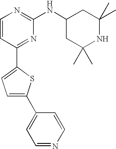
C1=CC(C2=CC=C(C3=CC=NC=C3)S2)=NC(NC2CC(C)(C)NC(C)(C)C2)=N1
